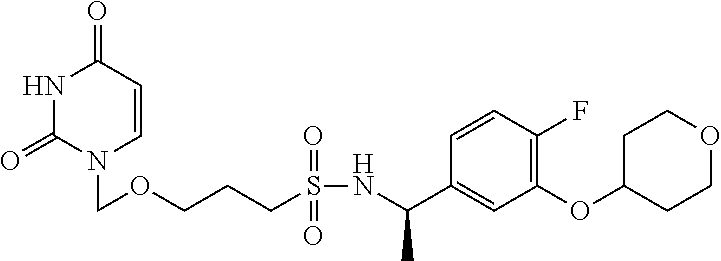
N1C(=O)N(COCCCS(NC(C2=CC(OC3CCOCC3)=C(F)C=C2)C)(=O)=O)C=CC1=O
